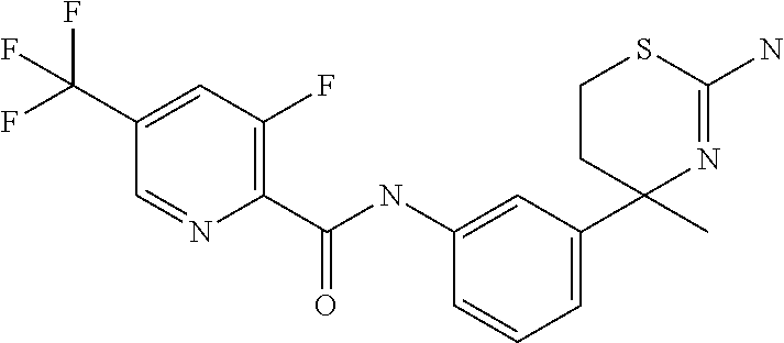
C1CC(C2=CC=CC(NC(=O)C3=C(F)C=C(C(F)(F)F)C=N3)=C2)(C)N=C(N)S1
